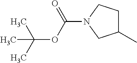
C1(C)CCN(C(OC(C)(C)C)=O)C1
